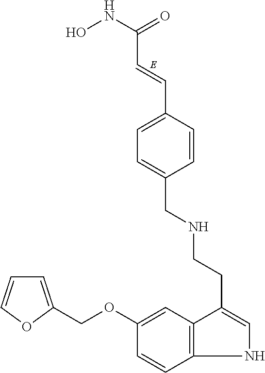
C1=C(COC2=CC3=C(C=C2)NC=C3CCNCC2=CC=C(C=CC(NO)=O)C=C2)OC=C1
